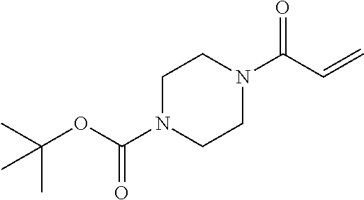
N1(C(C=C)=O)CCN(C(OC(C)(C)C)=O)CC1
